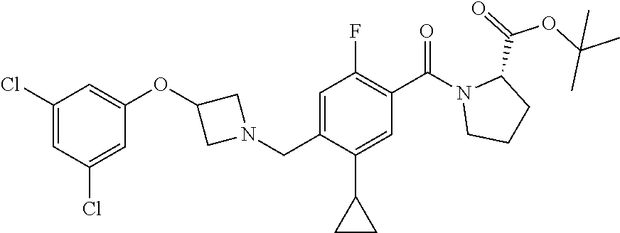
C1(Cl)=CC(Cl)=CC(OC2CN(CC3=CC(F)=C(C(N4CCCC4C(=O)OC(C)(C)C)=O)C=C3C3CC3)C2)=C1
